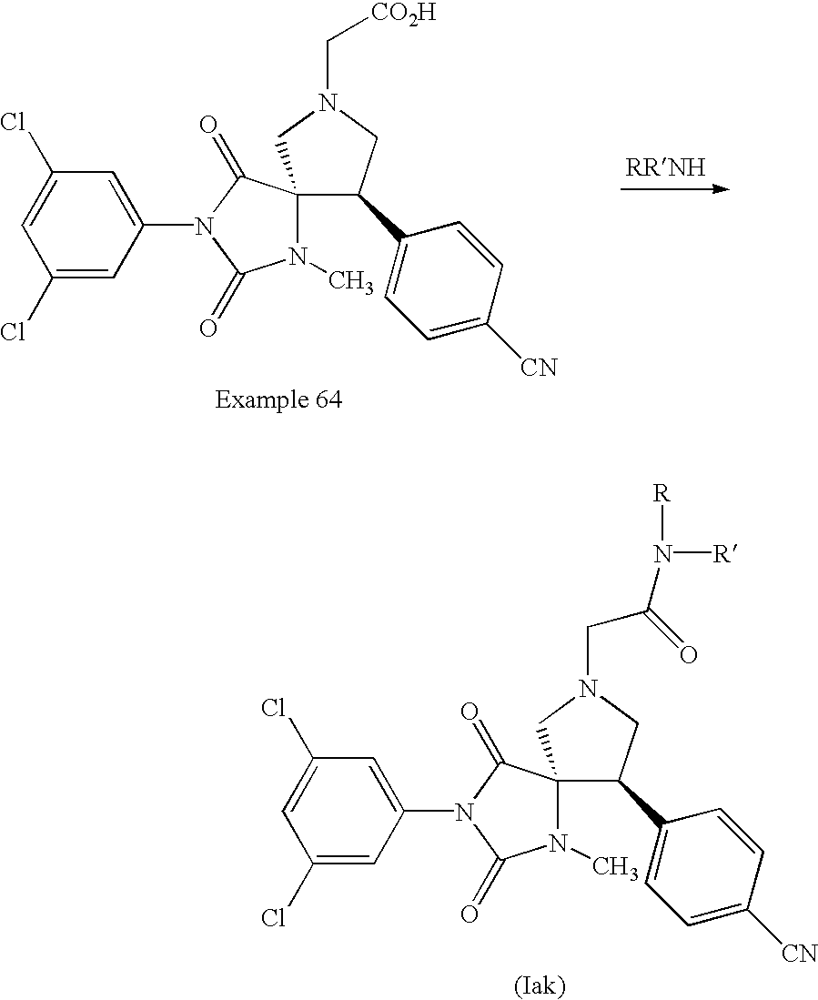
C1(Cl)=CC(N2C(=O)C3(N(C)C2=O)C(C2=CC=C([CN])C=C2)CN(CC(N([R])[R])=O)C3)=CC(Cl)=C1.C1(Cl)=CC(N2C(=O)C3(N(C)C2=O)C(C2=CC=C([CN])C=C2)CN(C[CO2H])C3)=CC(Cl)=C1
